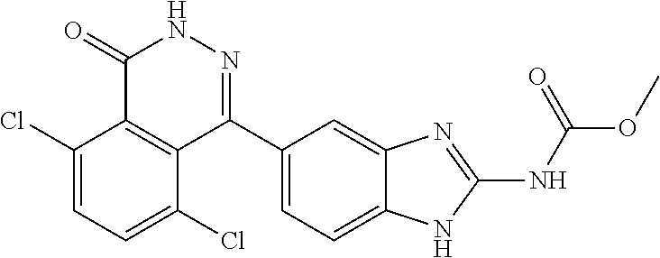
O(C)C(=O)NC1=NC2=CC(C3=NNC(=O)C4=C3C(Cl)=CC=C4Cl)=CC=C2N1
